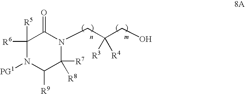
N1(CC(CO)([R3])[R4])C(=O)C([R6])([R5])N([PG1])C([R9])C1([R8])[R7]
